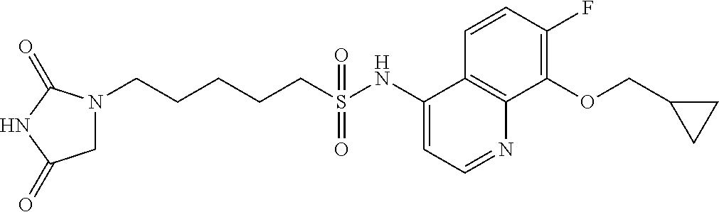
N1(CCCCCS(NC2=CC=NC3=C2C=CC(F)=C3OCC2CC2)(=O)=O)CC(=O)NC1=O
